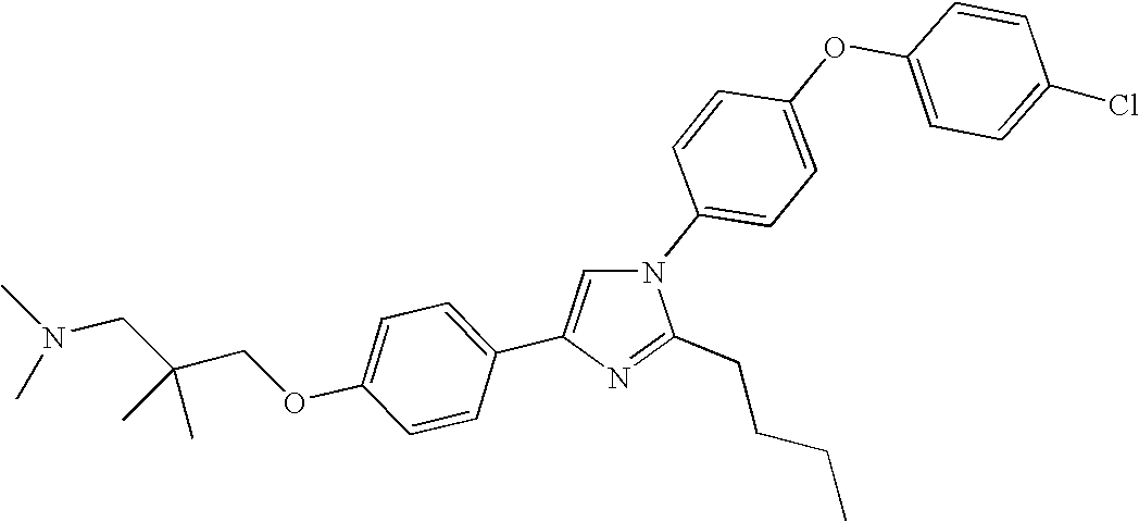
N1(C2=CC=C(OC3=CC=C(Cl)C=C3)C=C2)C=C(C2=CC=C(OCC(CN(C)C)(C)C)C=C2)N=C1CCCC
